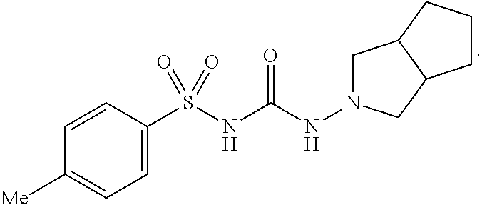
C1=CC([Me])=CC=C1S(NC(NN1CC2C(C1)CCC2)=O)(=O)=O
